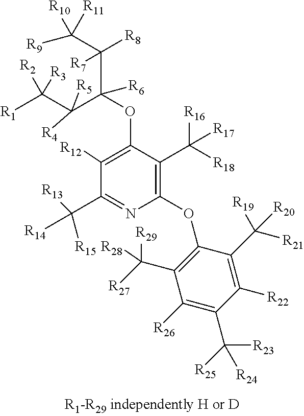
C1(OC2=C(C([R27])([R29])[R28])C([R26])=C(C([R23])([R25])[R24])C([R22])=C2C([R20])([R19])[R21])=C(C([R18])([R16])[R17])C(OC(C(C([R1])([R2])[R3])([R5])[R4])([R6])C(C([R9])([R10])[R11])([R8])[R7])=C([R12])C(C([R14])([R13])[R15])=N1
